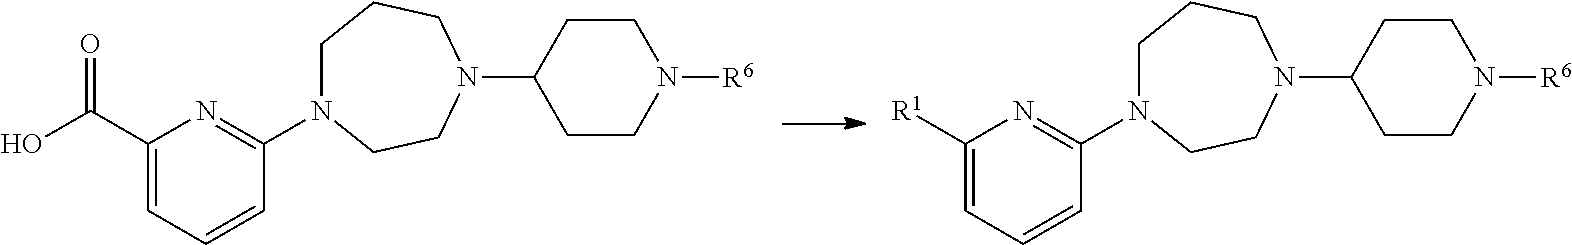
C1(C(O)=O)=CC=CC(N2CCCN(C3CCN([R6])CC3)CC2)=N1.C1([R1])=CC=CC(N2CCCN(C3CCN([R6])CC3)CC2)=N1
